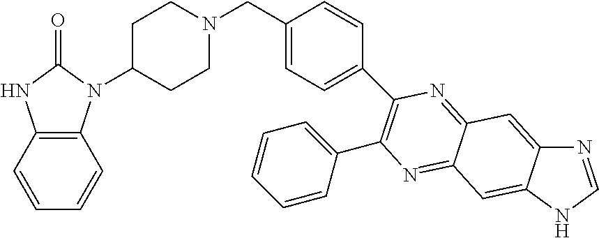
N1=CNC2=CC3=NC(C4=CC=CC=C4)=C(C4=CC=C(CN5CCC(N6C7=C(NC6=O)C=CC=C7)CC5)C=C4)N=C3C=C12
